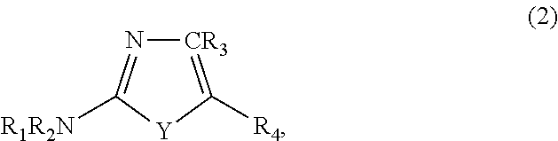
[CR3]1=C([R4])[Y]C([R1R2N])=N1
